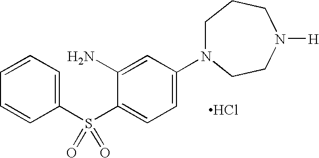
Cl.C1(S(C2=CC=C(N3CCCN([H])CC3)C=C2N)(=O)=O)=CC=CC=C1
